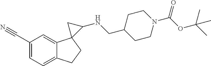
C1=C(C#N)C=C2C(=C1)CCC21C(NCC2CCN(C(OC(C)(C)C)=O)CC2)C1
